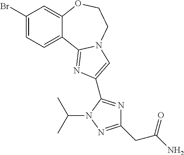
C1(Br)=CC=C2C(=C1)OCCN1C2=NC(C2=NC(CC(N)=O)=NN2C(C)C)=C1
